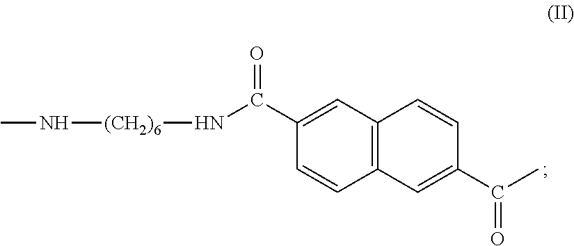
C12=C(C=C(C(N[(CH2)6]NC)=O)C=C1)C=CC(C(C)=O)=C2
